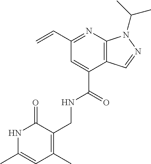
C(C1=CC(C=C)=NC2=C1C=NN2C(C)C)(NCC1=C(C)C=C(C)NC1=O)=O
